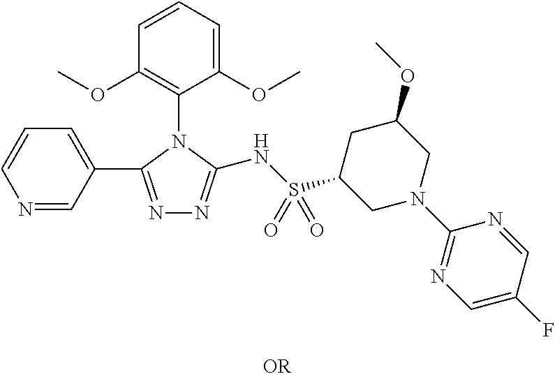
C1=CC(OC)=C(N2C(NS(C3CN(C4=NC=C(F)C=N4)CC(OC)C3)(=O)=O)=NN=C2C2=CC=CN=C2)C(OC)=C1
